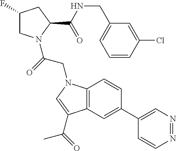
C12=C(C=C(C3=CN=NC=C3)C=C1)C(C(=O)C)=CN2CC(=O)N1CC(F)CC1C(NCC1=CC=CC(Cl)=C1)=O
